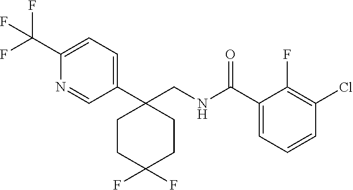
C1(C2(CNC(C3=CC=CC(Cl)=C3F)=O)CCC(F)(F)CC2)=CC=C(C(F)(F)F)N=C1
